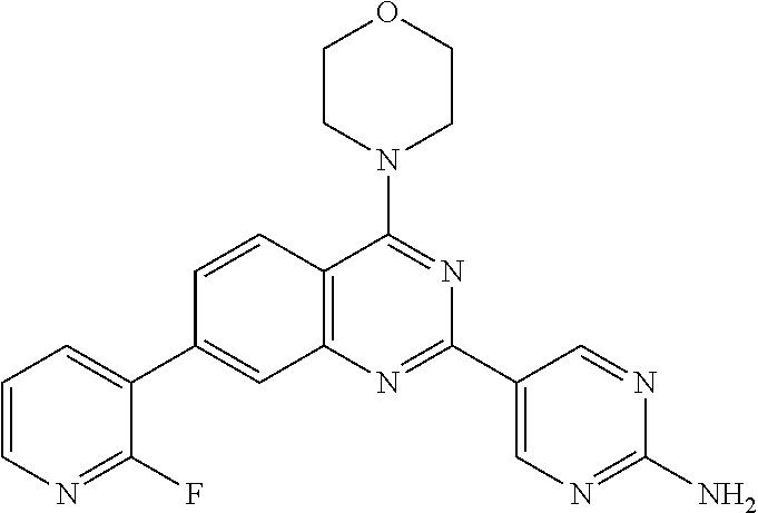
C1=CN=C(F)C(C2=CC3=C(C(N4CCOCC4)=NC(C4=CN=C(N)N=C4)=N3)C=C2)=C1
